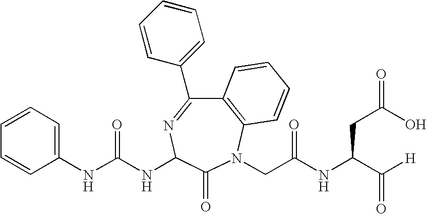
N(C(NC1N=C(C2=CC=CC=C2)C2=C(N(CC(NC(C([H])=O)CC(=O)O)=O)C1=O)C=CC=C2)=O)C1=CC=CC=C1
